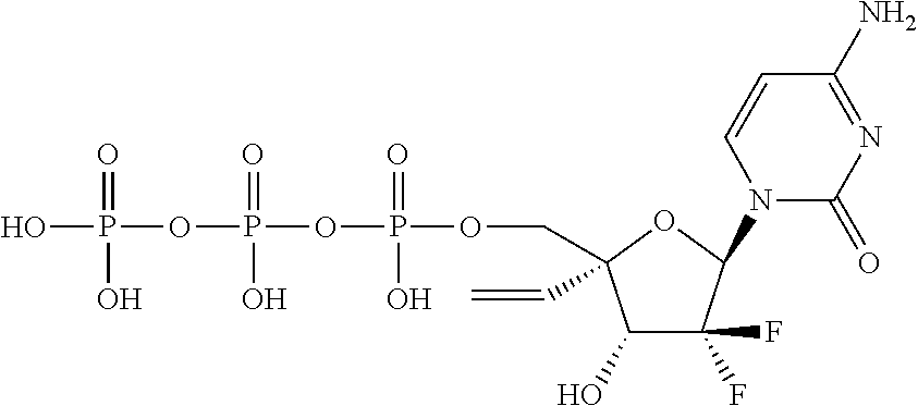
C1(O)C(F)(F)C(N2C(=O)N=C(N)C=C2)OC1(C=C)COP(OP(OP(O)(=O)O)(=O)O)(=O)O
